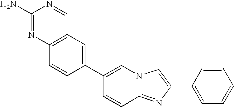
C1(N)=NC2=C(C=N1)C=C(C1=CN3C(=NC(C4=CC=CC=C4)=C3)C=C1)C=C2
